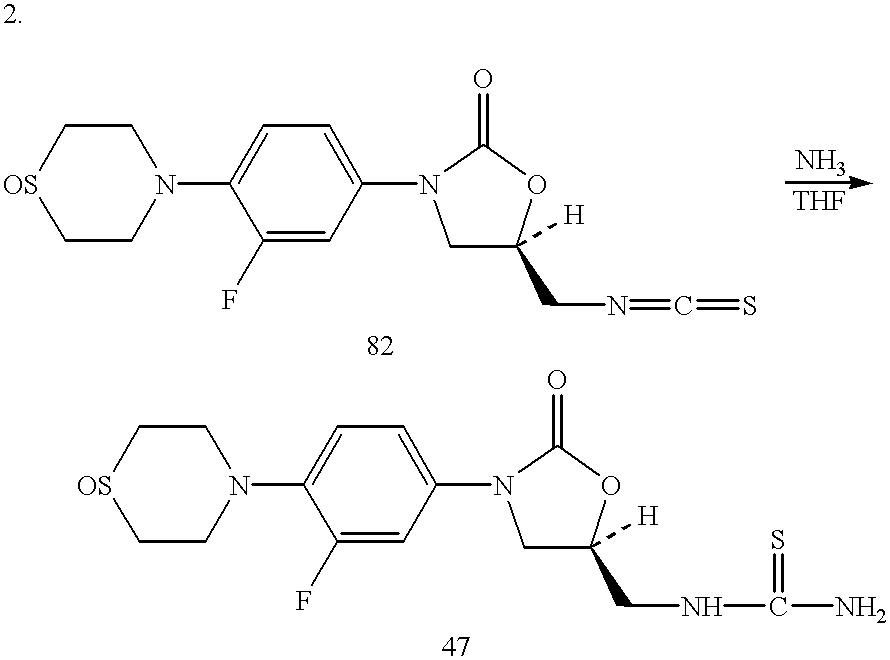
C1CN(C2=CC=C(N3CC(CN=C=S)([H])OC3=O)C=C2F)CC[OS]1.C1CN(C2=CC=C(N3CC(CNC(N)=S)([H])OC3=O)C=C2F)CC[OS]1
